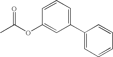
CC(OC1=CC(C2=CC=CC=C2)=CC=C1)=O
